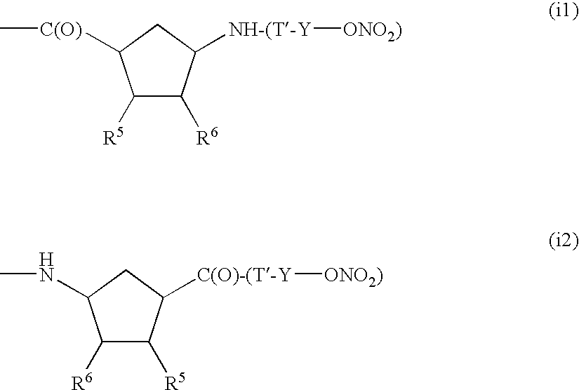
C1([R5])C([R6])C([NH-(T-Y][ONO2)])CC1[C(O)]C.C1([R6])C([R5])C([C(O)-(T-Y][ONO2)])CC1NC
